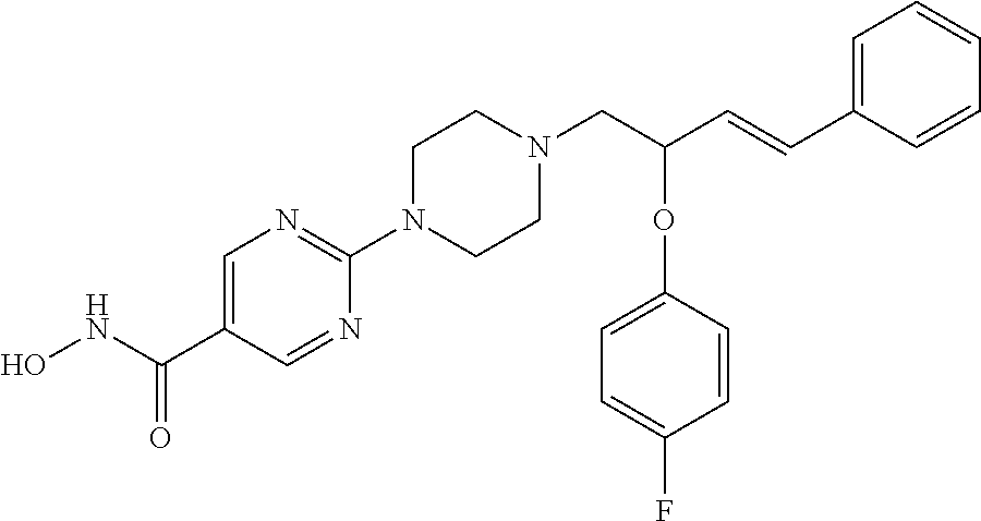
C1=C(C(NO)=O)C=NC(N2CCN(CC(C=CC3=CC=CC=C3)OC3=CC=C(F)C=C3)CC2)=N1
